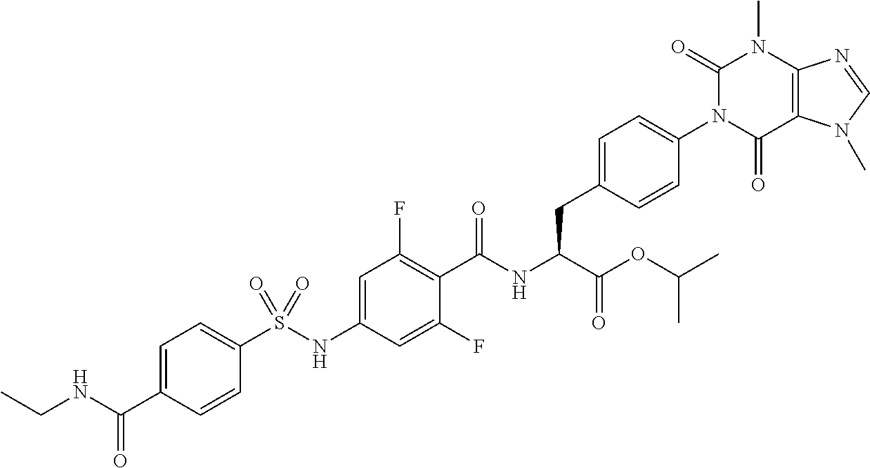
C12=C(C(=O)N(C3=CC=C(CC(C(=O)OC(C)C)NC(=O)C4=C(F)C=C(NS(C5=CC=C(C(NCC)=O)C=C5)(=O)=O)C=C4F)C=C3)C(=O)N1C)N(C)C=N2
